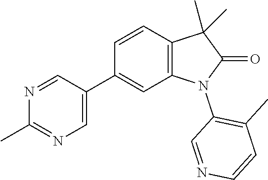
C1(C)=NC=C(C2=CC3=C(C=C2)C(C)(C)C(=O)N3C2=C(C)C=CN=C2)C=N1
